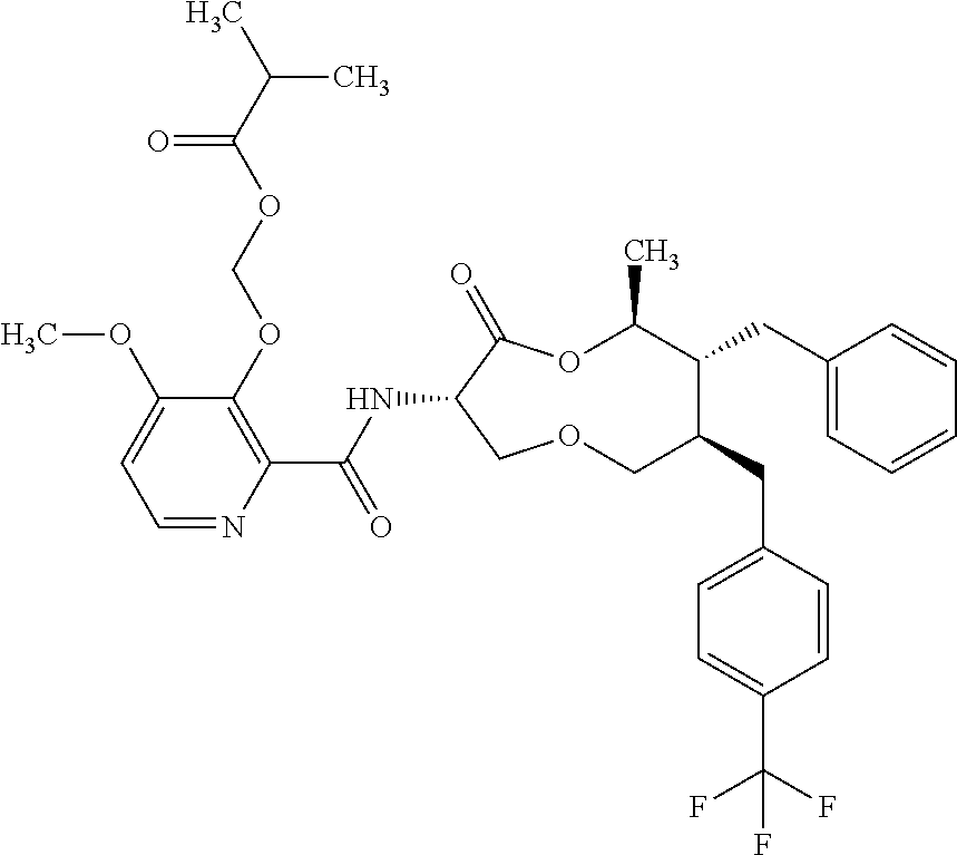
C1(OCOC(C(C)C)=O)=C(C(NC2C(=O)OC(C)C(CC3=CC=CC=C3)C(CC3=CC=C(C(F)(F)F)C=C3)COC2)=O)N=CC=C1OC
